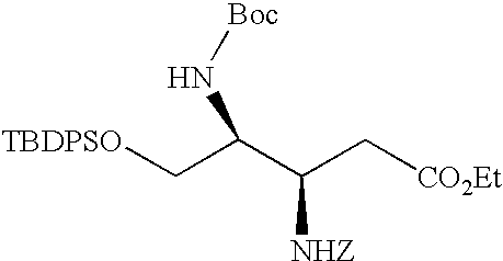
[TBDPSO]CC(C(C[CO2Et])[NHZ])N[Boc]
